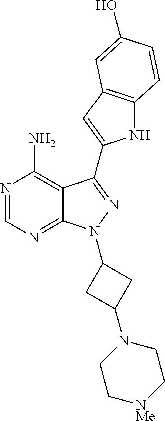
N1=CN=C2C(=C1N)C(C1=CC3=C(N1)C=CC(O)=C3)=NN2C1CC(N2CC[NMe]CC2)C1
